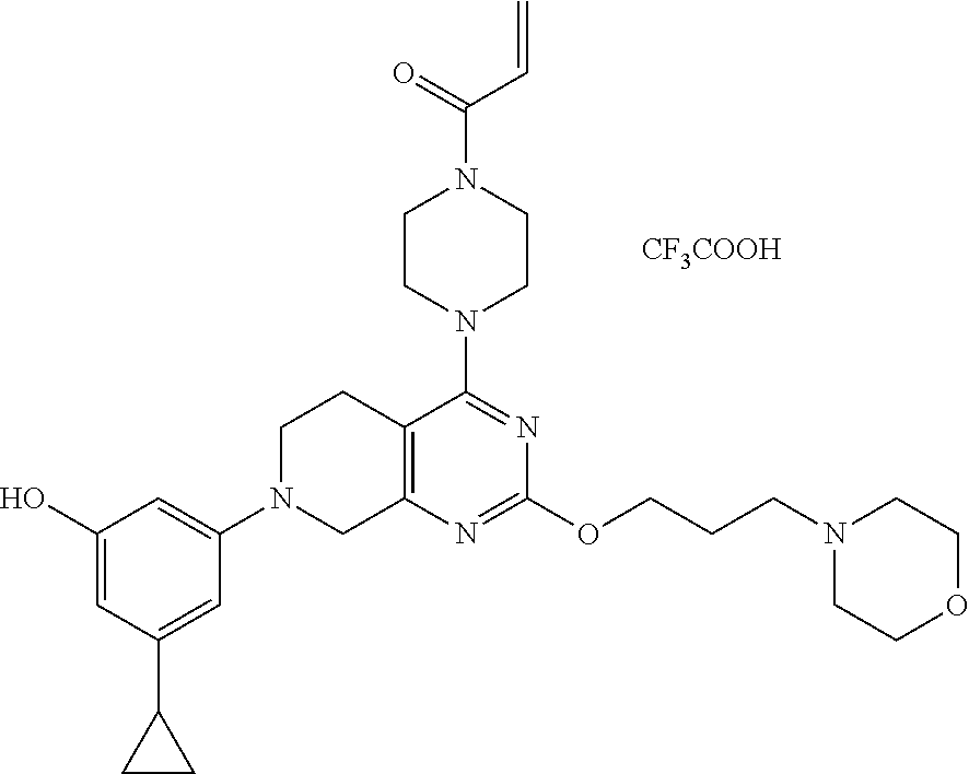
C12=C(N=C(OCCCN3CCOCC3)N=C1N1CCN(C(=O)C=C)CC1)CN(C1=CC(O)=CC(C3CC3)=C1)CC2.[CF3COOH]
